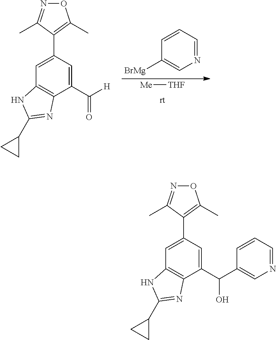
[Me][THF].C1([BrMg])=CN=CC=C1.C12=C(C(C([H])=O)=CC(C3=C(C)ON=C3C)=C1)N=C(C1CC1)N2.C12=C(C(C(C3=CN=CC=C3)O)=CC(C3=C(C)ON=C3C)=C1)N=C(C1CC1)N2
